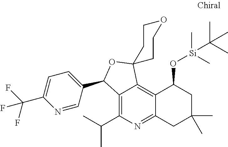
C12=C(C(C)C)N=C3C(=C1C1(OC2C2=CC=C(C(F)(F)F)N=C2)CCOCC1)C(O[Si](C(C)(C)C)(C)C)CC(C)(C)C3
